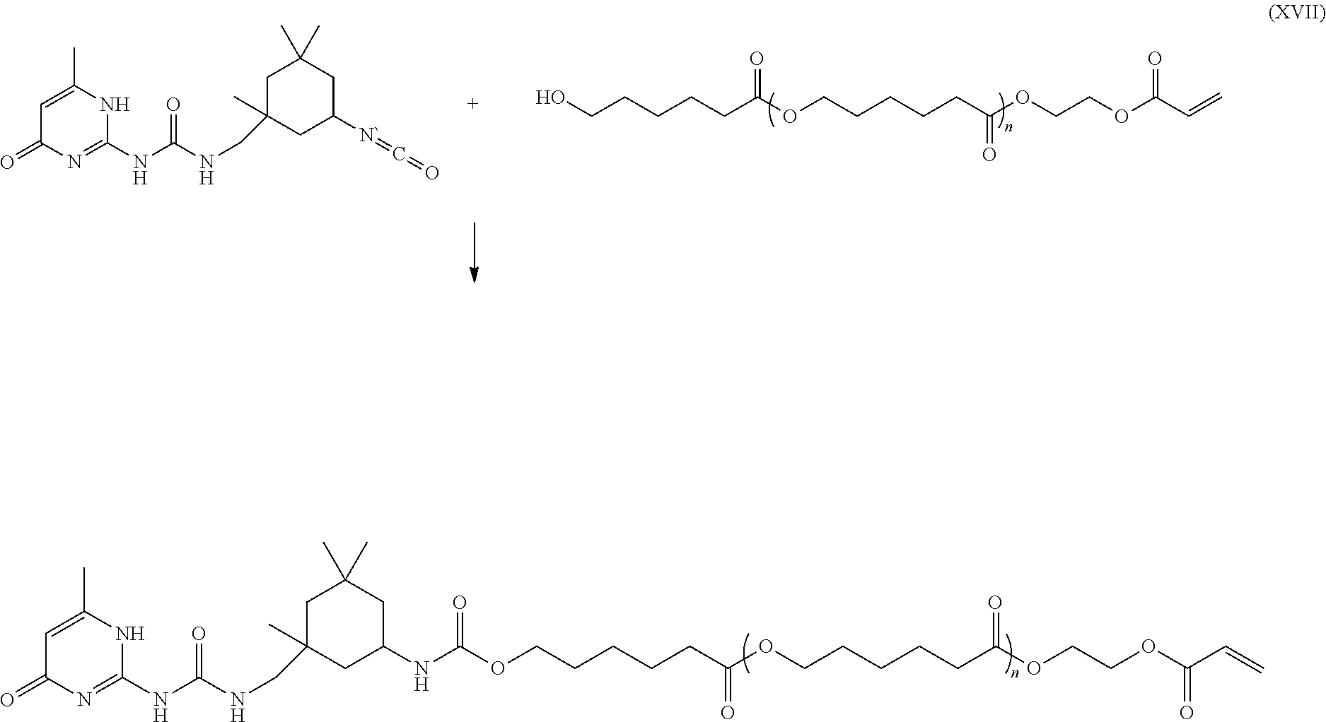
C1=C(C)NC(NC(=O)NCC2(C)CC(C)(C)CC([N`]=C=O)C2)=NC1=O.OCCCCCC(OCCCCCC(OCCOC(C=C)=O)=O)=O.C1=C(C)NC(NC(=O)NCC2(C)CC(C)(C)CC(NC(=O)OCCCCCC(OCCCCCC(OCCOC(=O)C=C)=O)=O)C2)=NC1=O
